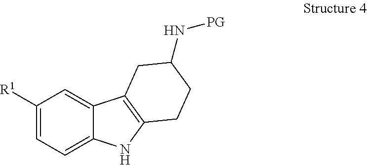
C1([R1])=CC=C2C(=C1)C1=C(N2)CCC(N[PG])C1
